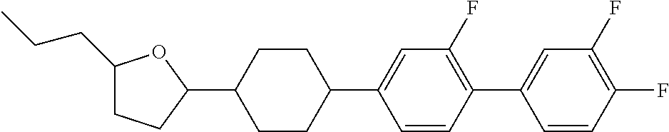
C1(CCC)CCC(C2CCC(C3=CC(F)=C(C4=CC(F)=C(F)C=C4)C=C3)CC2)O1
